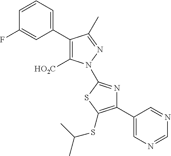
C1(C2=CC=CC(F)=C2)=C([HO2C])N(C2=NC(C3=CN=CN=C3)=C(SC(C)C)S2)N=C1C
